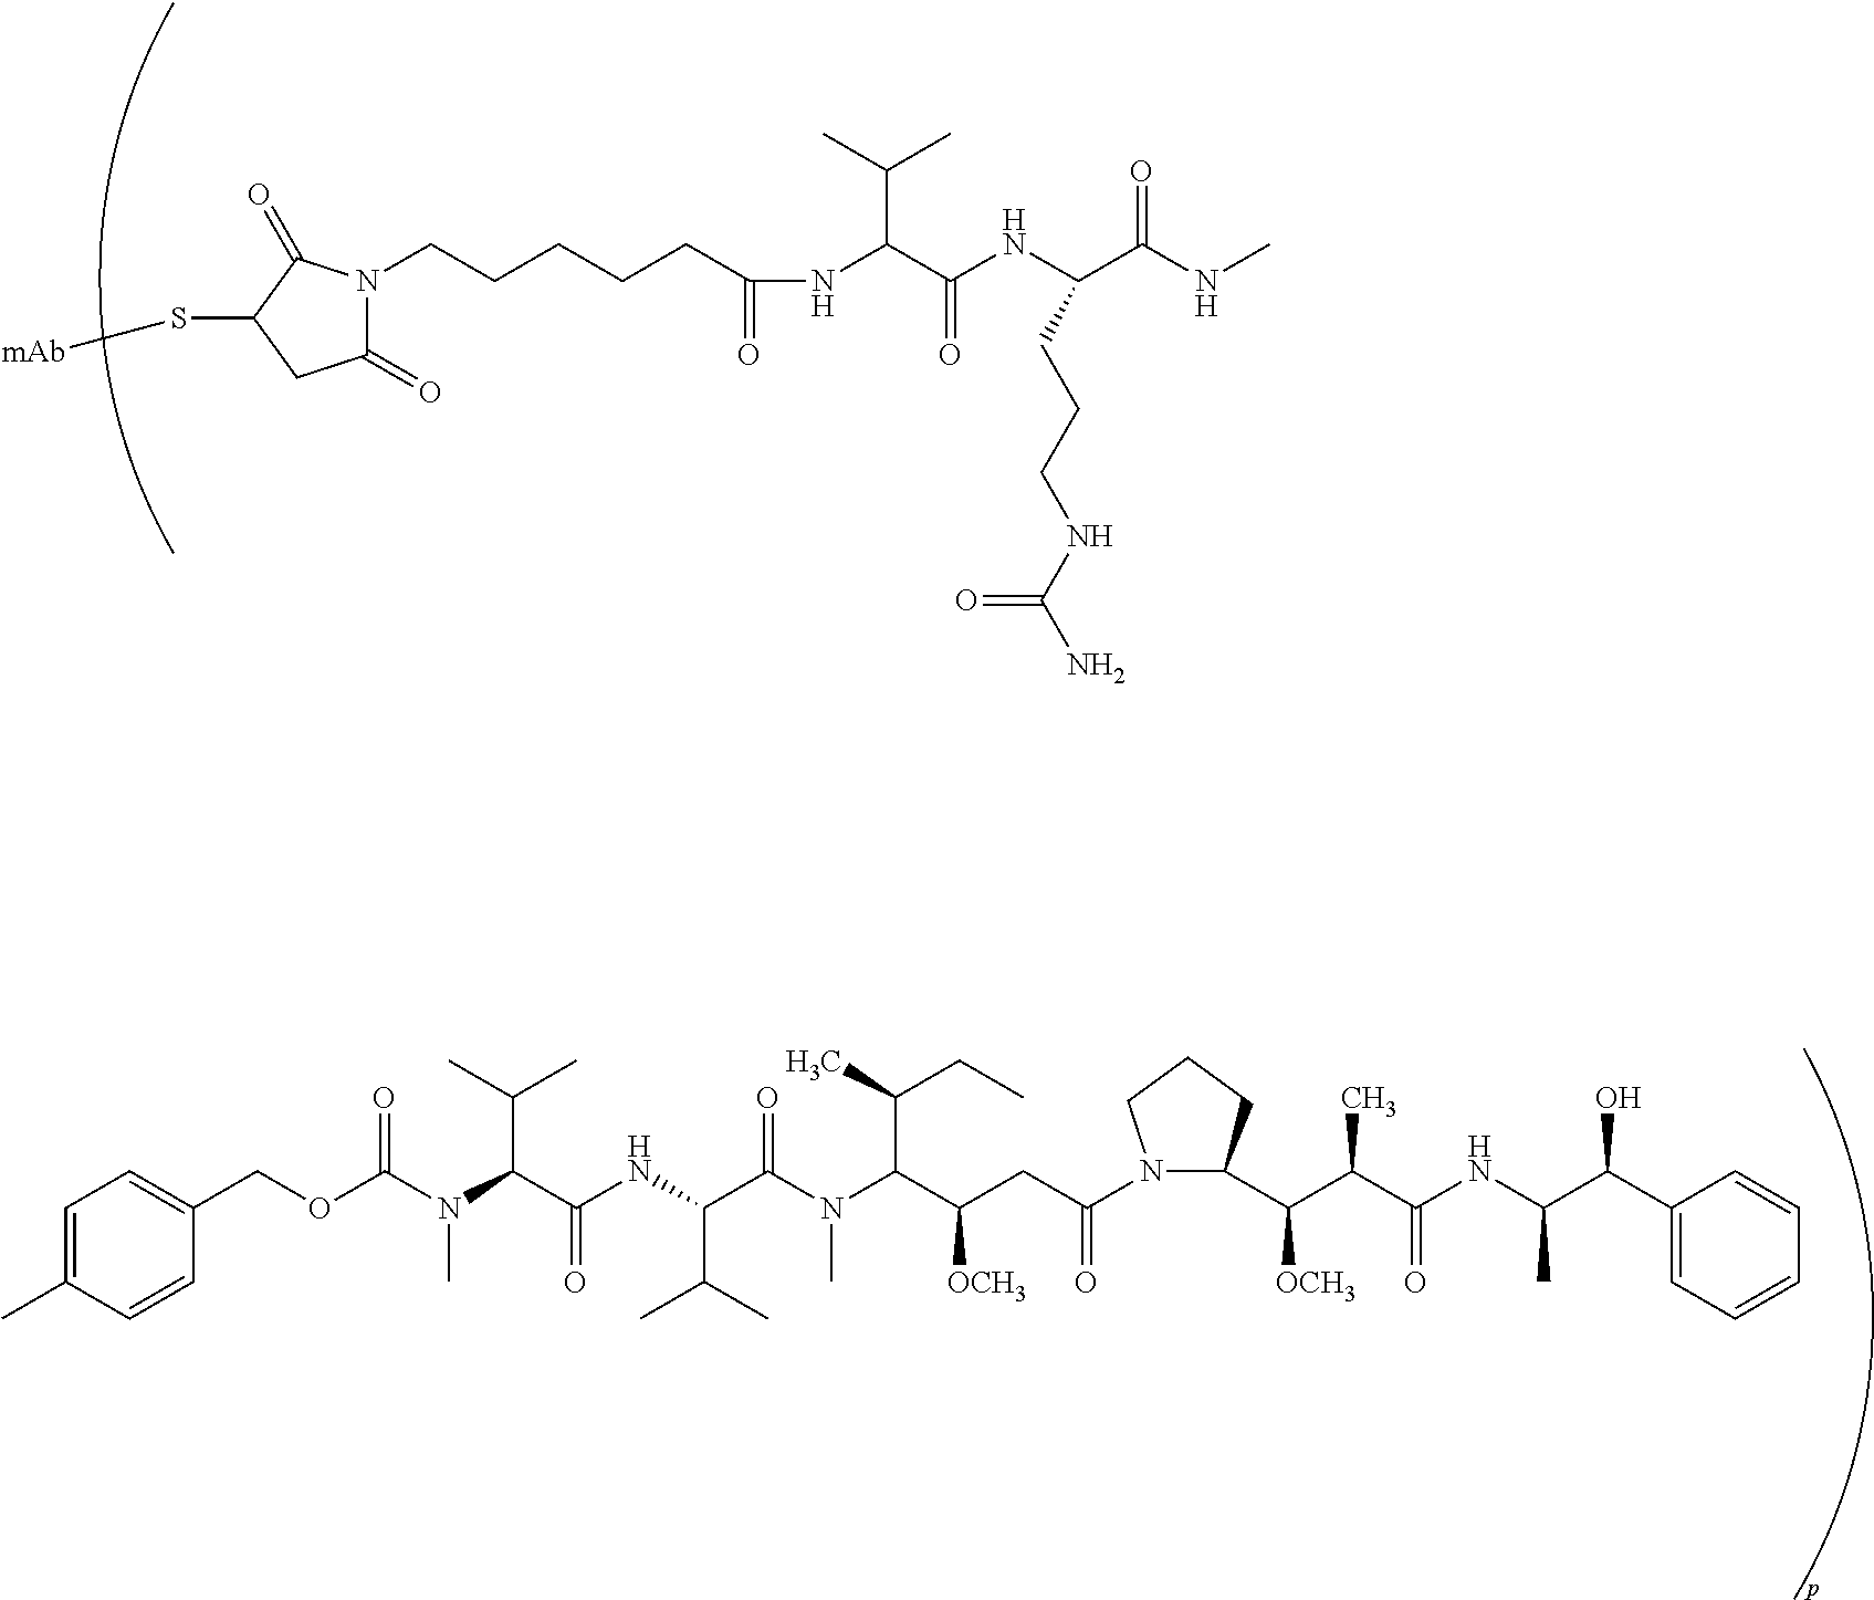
C(C1=CC=C(C)C=C1)OC(N(C(C(NC(C(N(C(C(CC(N1CCCC1C(C(C(=O)NC(C(C1=CC=CC=C1)O)C)C)[OCH3])=O)[OCH3])C(CC)C)C)=O)C(C)C)=O)C(C)C)C)=O.N(C(C(NC(C(NC(CCCCCN1C(=O)CC(S[mAb])C1=O)=O)C(C)C)=O)CCCNC(N)=O)=O)C
